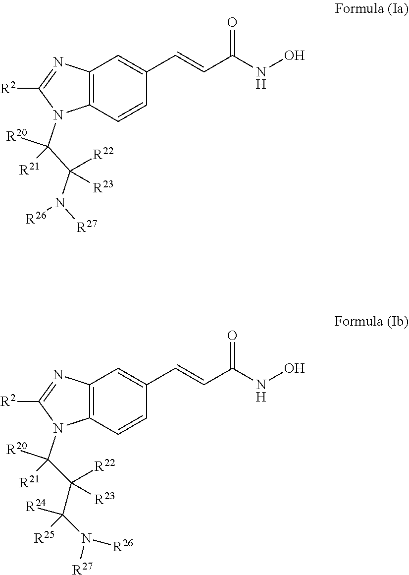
N([R27])([R26])C(C([R21])([R20])N1C([R2])=NC2=C1C=CC(C=CC(NO)=O)=C2)([R22])[R23].N([R27])(C([R24])([R25])C(C([R21])([R20])N1C([R2])=NC2=C1C=CC(C=CC(=O)NO)=C2)([R22])[R23])[R26]
